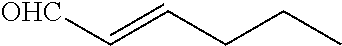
[OHC]C=CCCC
